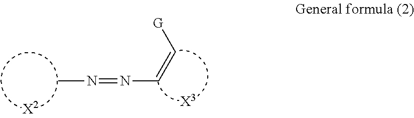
CN=NC=C[G].[X3].[X2]
